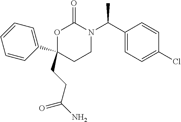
C1(CCC(N)=O)(C2=CC=CC=C2)CCN(C(C2=CC=C(Cl)C=C2)C)C(=O)O1
